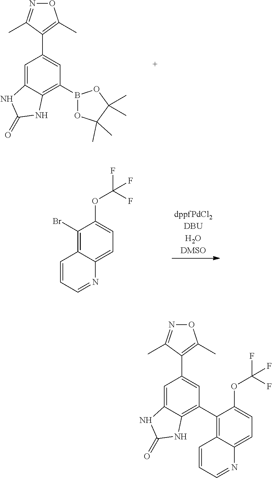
C1=C2C(=C(B3OC(C)(C)C(C)(C)O3)C=C1C1=C(C)ON=C1C)NC(=O)N2.C1(Br)=C2C(=CC=C1OC(F)(F)F)N=CC=C2.C1=C2C(=C(C3=C4C(=CC=C3OC(F)(F)F)N=CC=C4)C=C1C1=C(C)ON=C1C)NC(=O)N2
